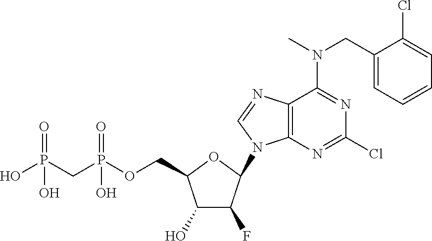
C1(O)C(F)C(N2C3=C(N=C2)C(N(CC2=CC=CC=C2Cl)C)=NC(Cl)=N3)OC1COP(CP(O)(=O)O)(=O)O
